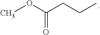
O(C(=O)CCC)C
